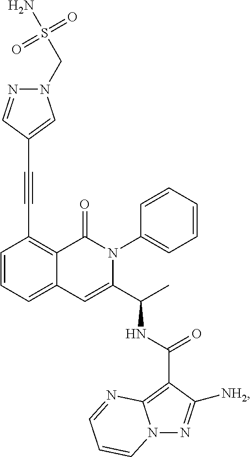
C1=CC=C2C(=C1C#CC1=CN(CS(N)(=O)=O)N=C1)C(=O)N(C1=CC=CC=C1)C(C(C)NC(=O)C1=C3N(N=C1[NH2])C=CC=N3)=C2
